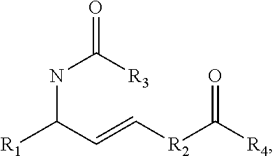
[R1]C(C=C[R2]C([R4])=O)NC([R3])=O
